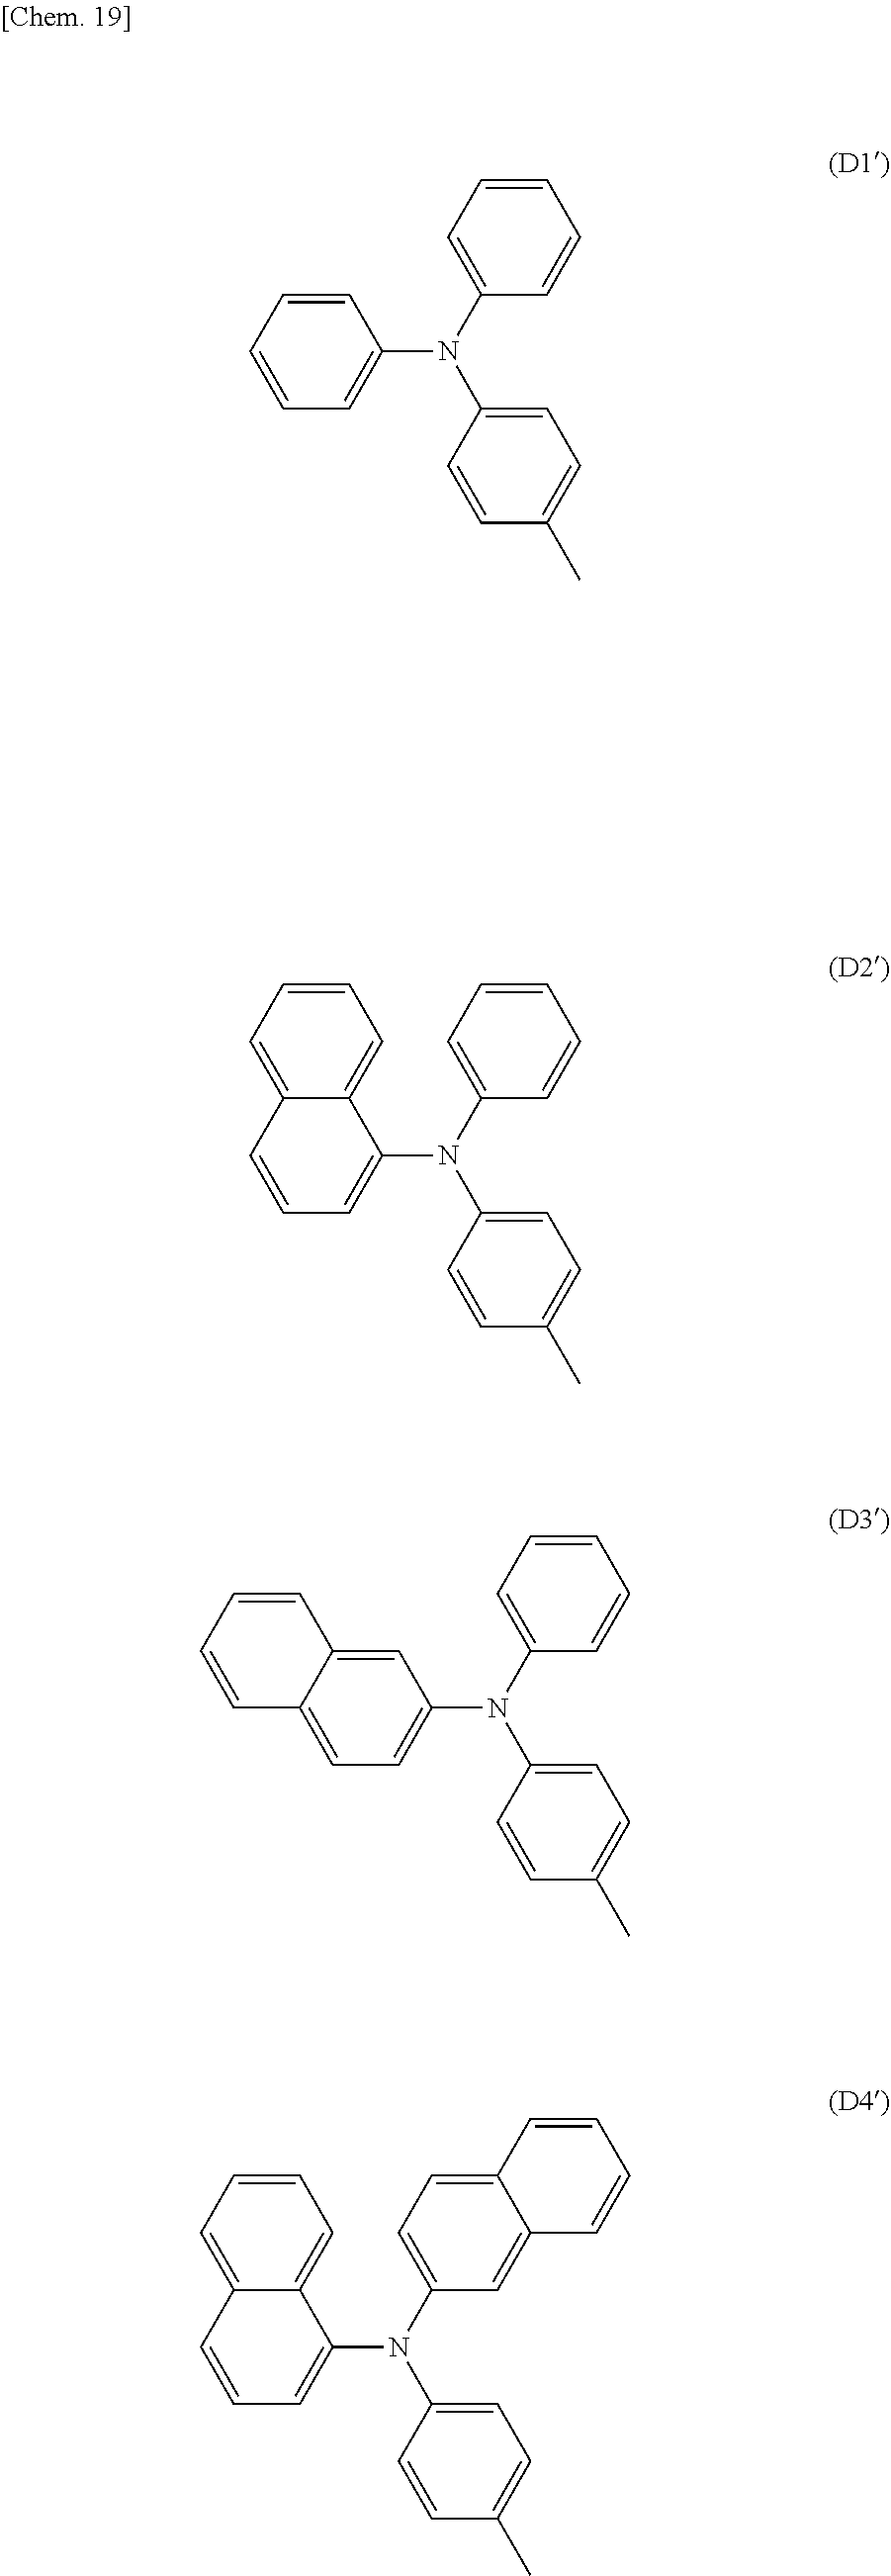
C1=CC=CC=C1N(C1=CC=CC=C1)C1=CC=C(C)C=C1.C12=CC=CC=C1C=CC=C2N(C1=CC=CC=C1)C1=CC=C(C)C=C1.C1=C2C(=CC=C1N(C1=CC=CC=C1)C1=CC=C(C)C=C1)C=CC=C2.C12=CC=CC=C1C=CC=C2N(C1=CC=C2C(=C1)C=CC=C2)C1=CC=C(C)C=C1
